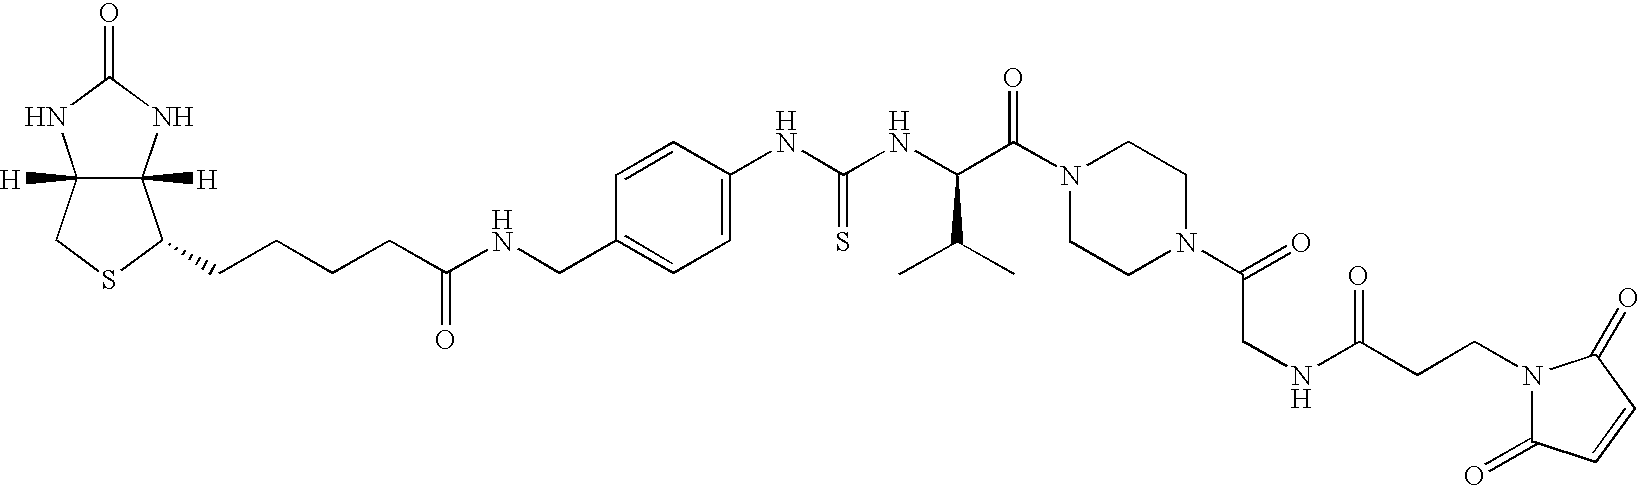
C12([H])C([H])(NC(=O)N1)C(CCCCC(NCC1=CC=C(NC(NC(C(N3CCN(C(=O)CNC(CCN4C(=O)C=CC4=O)=O)CC3)=O)C(C)C)=S)C=C1)=O)SC2
